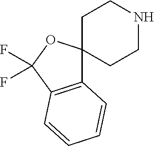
C12=C(C(F)(F)OC13CCNCC3)C=CC=C2
